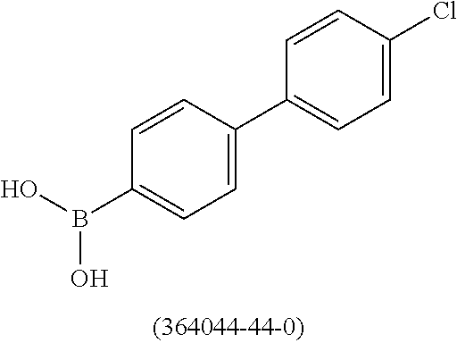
C1=CC(C2=CC=C(Cl)C=C2)=CC=C1B(O)O
